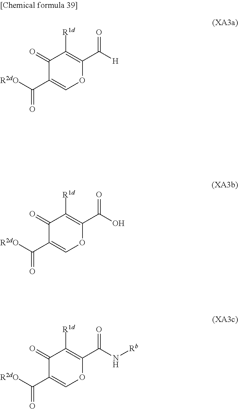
C1(=O)C(C(=O)[R2dO])=COC(C(=O)[H])=C1[R1d].C1(=O)C(C(=O)[R2dO])=COC(C(=O)O)=C1[R1d].C1(=O)C(C(=O)[R2dO])=COC(C(=O)N[Rb])=C1[R1d]
